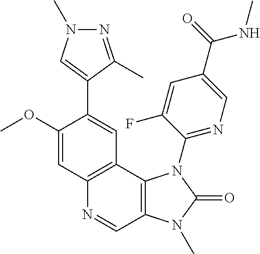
C1(OC)=CC2=C(C=C1C1=CN(C)N=C1C)C1=C(C=N2)N(C)C(=O)N1C1=NC=C(C(NC)=O)C=C1F
